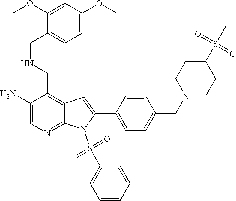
O=S(C1CCN(CC2=CC=C(C3=CC4=C(CNCC5=CC=C(OC)C=C5OC)C(N)=CN=C4N3S(C3=CC=CC=C3)(=O)=O)C=C2)CC1)(C)=O
